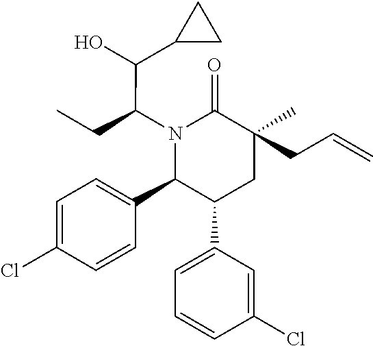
N1(C(C(C2CC2)O)CC)C(C2=CC=C(Cl)C=C2)C(C2=CC=CC(Cl)=C2)CC(C)(CC=C)C1=O
